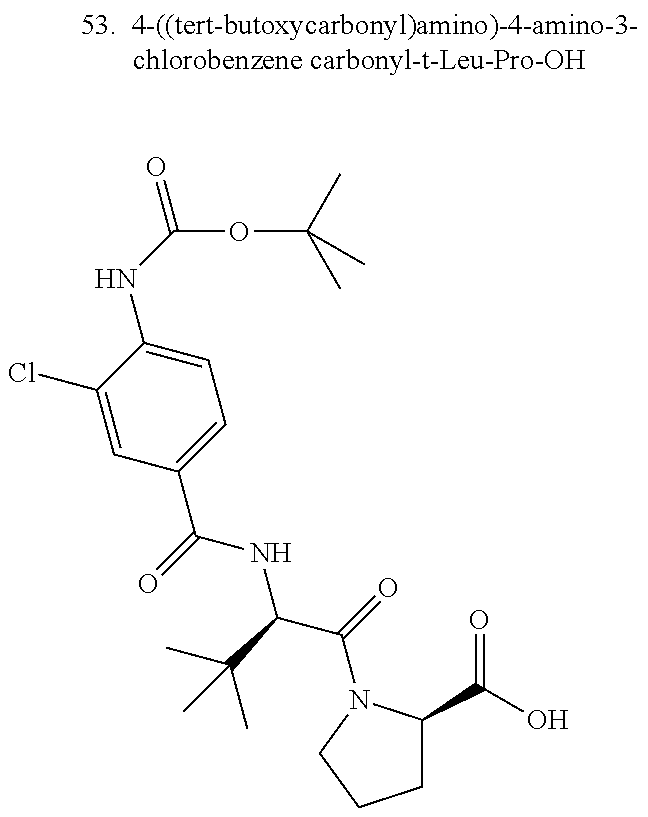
C1(Cl)=CC(C(=O)NC(C(=O)N2C(C(=O)O)CCC2)C(C)(C)C)=CC=C1NC(=O)OC(C)(C)C
